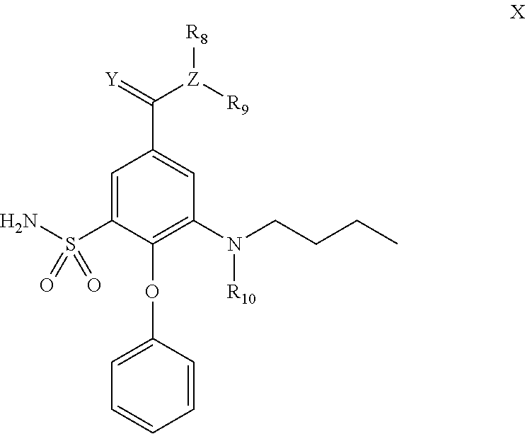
C1=C(S(N)(=O)=O)C(OC2=CC=CC=C2)=C(N(CCCC)[R10])C=C1C([Z]([R9])[R8])=[Y]
